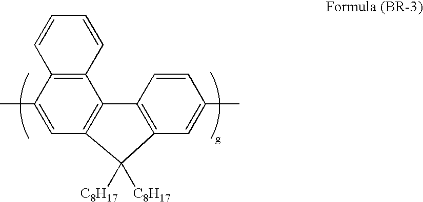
C1(C)=CC2=C(C3=C1C=CC=C3)C1=C(C=C(C)C=C1)C2([C8H17])[C8H17]
